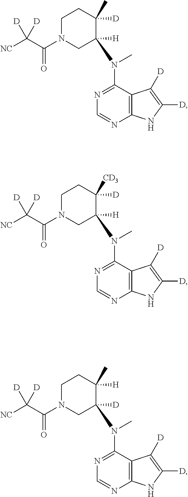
C12=C(C(N(C)C3([H])CN(C(C([NC])([D])[D])=O)CCC3([D])C)=NC=N1)C([D])=C([D])N2.C12=C(C(N(C)C3([H])CN(C(C([NC])([D])[D])=O)CCC3([D])[CD3])=NC=N1)C([D])=C([D])N2.C12=C(C(N(C)C3([D])CN(C(C([NC])([D])[D])=O)CCC3([H])C)=NC=N1)C([D])=C([D])N2
